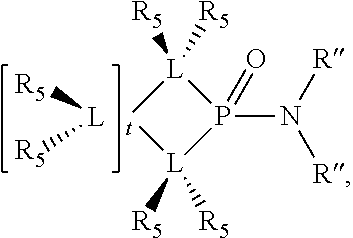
[L]([R5])[R5].[L]1([R5])([R5])[t][L]([R5])([R5])P1(N([R])[R])=O
